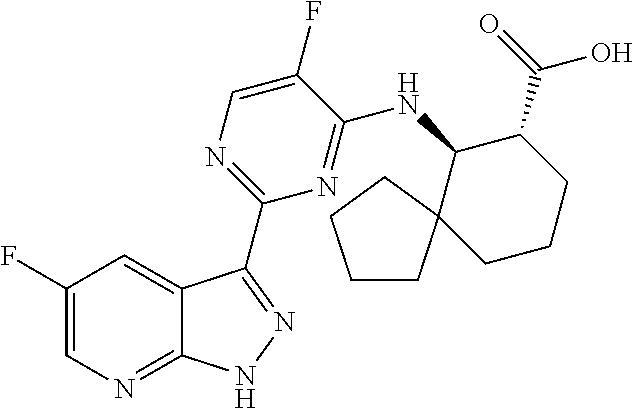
C12=NC=C(F)C=C1C(C1=NC=C(F)C(NC3C(C(=O)O)CCCC34CCCC4)=N1)=NN2
